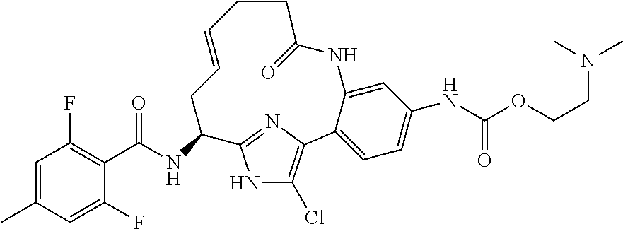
C1=C(C)C=C(F)C(C(NC2CC=CCCC(=O)NC3=CC(NC(OCCN(C)C)=O)=CC=C3C3=C(Cl)NC2=N3)=O)=C1F
